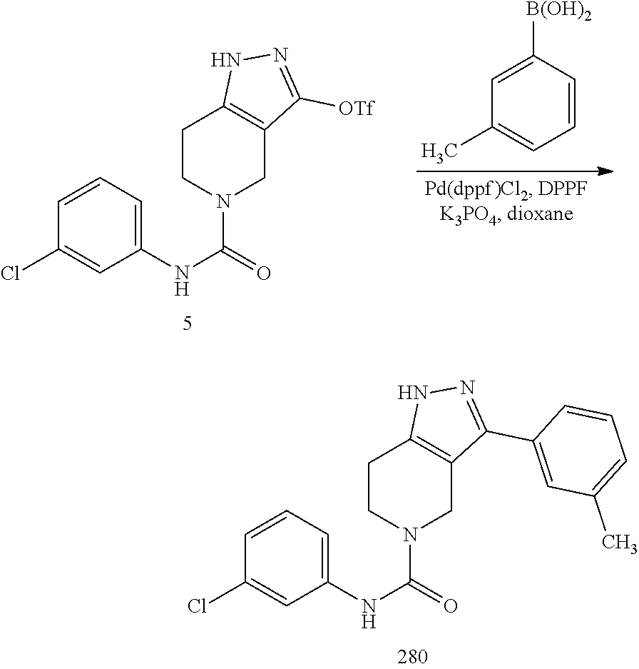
C1(NC(N2CC3=C(CC2)NN=C3C2=CC(C)=CC=C2)=O)=CC=CC(Cl)=C1.C1(NC(N2CC3=C(CC2)NN=C3[OTf])=O)=CC=CC(Cl)=C1.C1=CC([B(OH)2])=CC(C)=C1
